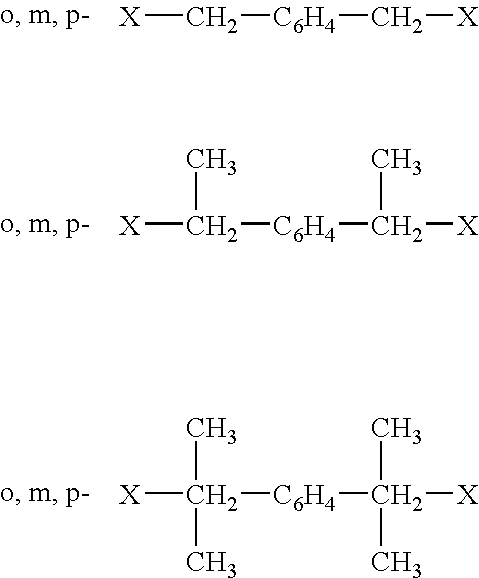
[X]C[C6H4]C[X].[X]C([C6H4]C([X])C)C.[X]C([C6H4]C([X])(C)C)(C)C
